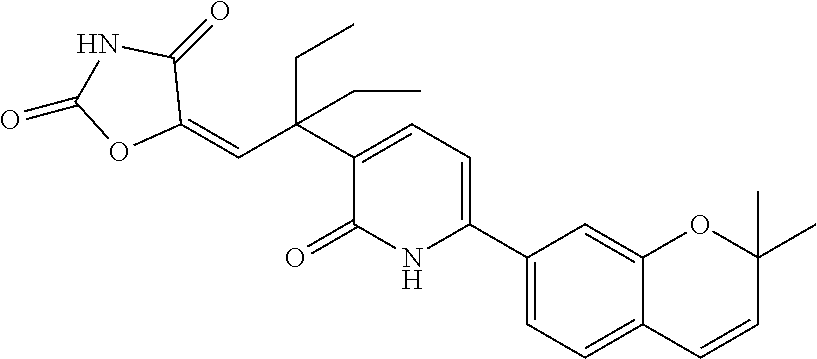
C1(=CC(C2=CC=C(C3=CC=C4C(=C3)OC(C)(C)C=C4)NC2=O)(CC)CC)C(=O)NC(=O)O1
